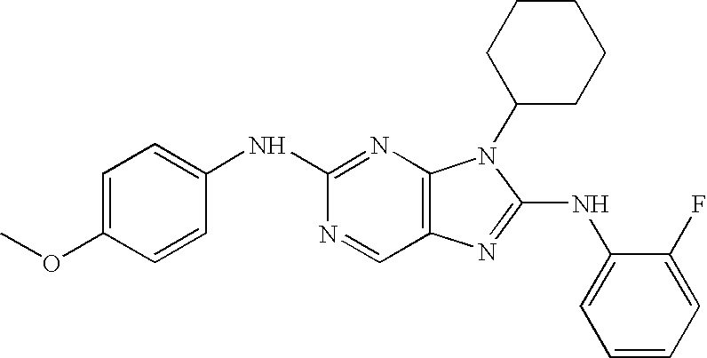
C1=C(OC)C=CC(NC2=NC3=C(C=N2)N=C(NC2=CC=CC=C2F)N3C2CCCCC2)=C1
